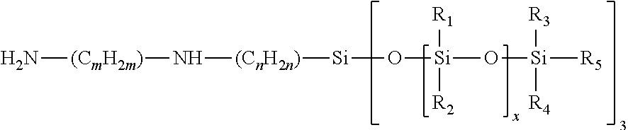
N[(CmH2m)]N[(CnH2n)][Si]O[Si]([R1])([R2])O[Si]([R3])([R4])[R5]
